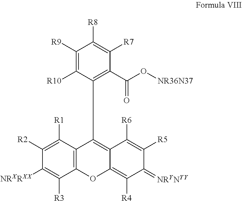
C1([R2])=C([R1])C2=C(C([R3])=C1[NRXRXX])OC1=C([R4])C(=[NRYNYY])C([R5])=C([R6])C1=C2CCC1=C(C(O[NR36N37])=O)C([R7])=C([R8])C([R9])=C1[R10]
